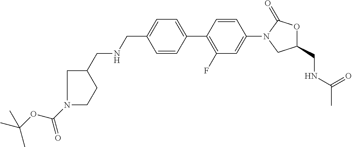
C1=CC(C2=C(F)C=C(N3CC(CNC(C)=O)OC3=O)C=C2)=CC=C1CNCC1CN(C(OC(C)(C)C)=O)CC1
